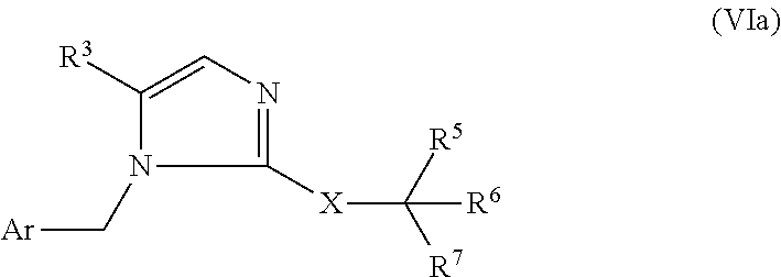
C1([R3])=CN=C([X]C([R7])([R5])[R6])N1C[Ar]
